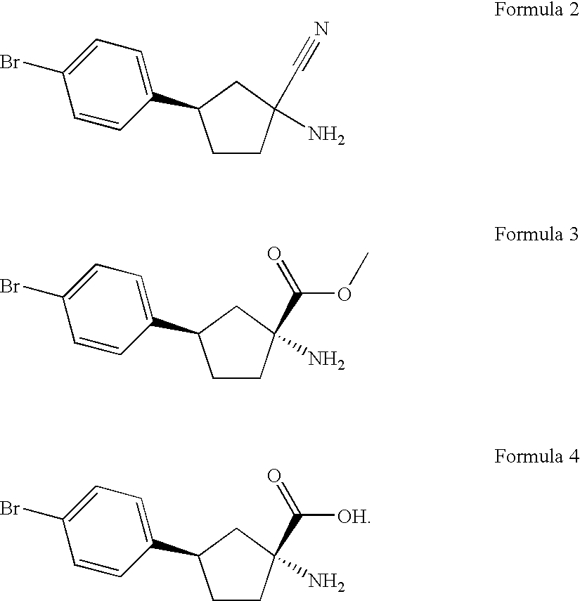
C1CC(N)(C#N)CC1C1=CC=C(Br)C=C1.C1CC(N)(C(=O)OC)CC1C1=CC=C(Br)C=C1.C1CC(N)(C(=O)[OH])CC1C1=CC=C(Br)C=C1
